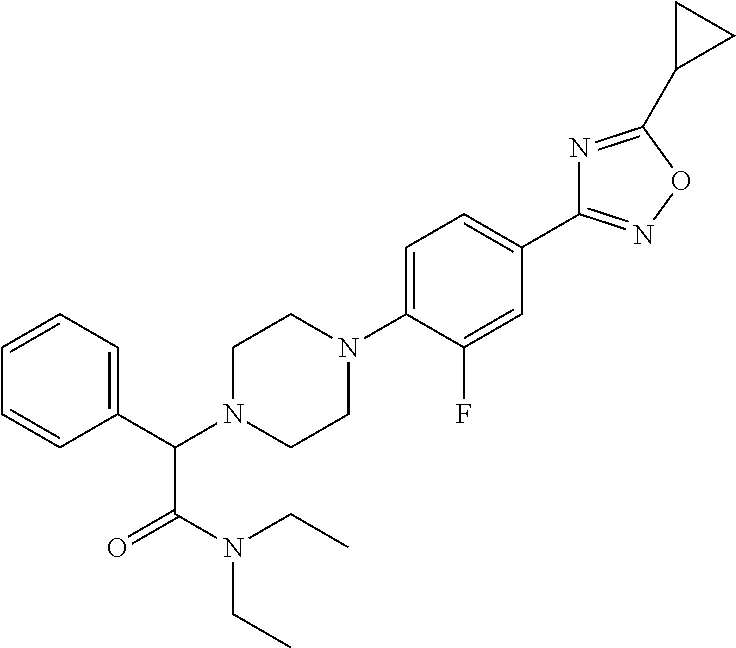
C1(C(N2CCN(C3=CC=C(C4=NOC(C5CC5)=N4)C=C3F)CC2)C(N(CC)CC)=O)=CC=CC=C1
